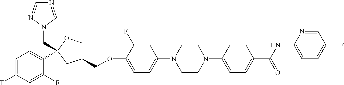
C1=C(F)C=C(F)C(C2(CN3N=CN=C3)OCC(COC3=CC=C(N4CCN(C5=CC=C(C(NC6=CC=C(F)C=N6)=O)C=C5)CC4)C=C3F)C2)=C1
